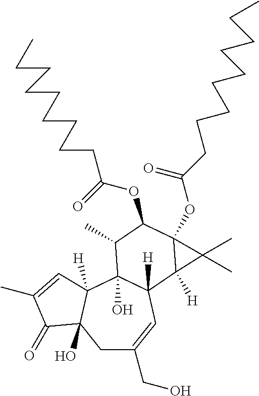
C1C(CO)=CC2([H])C(O)(C3([H])C1(O)C(=O)C(C)=C3)C(C)C(OC(=O)CCCCCCCCC)C1(OC(=O)CCCCCCCCC)C2([H])C1(C)C
